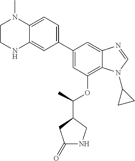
C1(C2=CC(OC(C3CC(=O)NC3)C)=C3C(=C2)N=CN3C2CC2)=CC=C2C(=C1)NCCN2C
